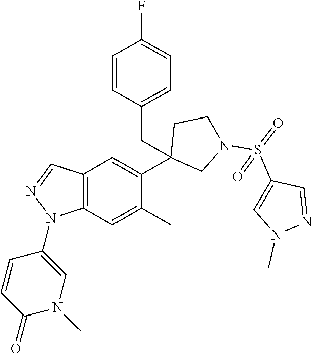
C1(C2=CC3=C(C=C2C)N(C2=CN(C)C(=O)C=C2)N=C3)(CC2=CC=C(F)C=C2)CN(S(=O)(C2=CN(C)N=C2)=O)CC1
